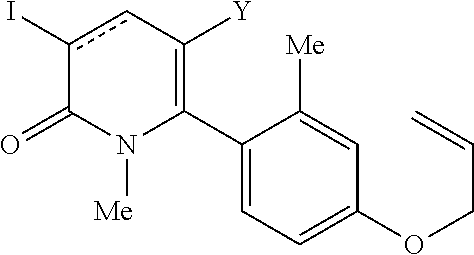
C1(C2=C([Y])cc(I)C(=O)N2[Me])=CC=C(OCC=C)C=C1[Me]
